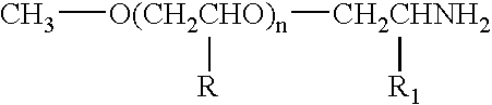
C[O(CH2CHO)n]([R])[CH2CHNH2][R1]
